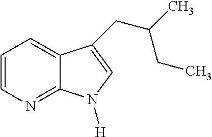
C1=CN=C2C(=C1)C(CC(C)CC)=CN2[H]
